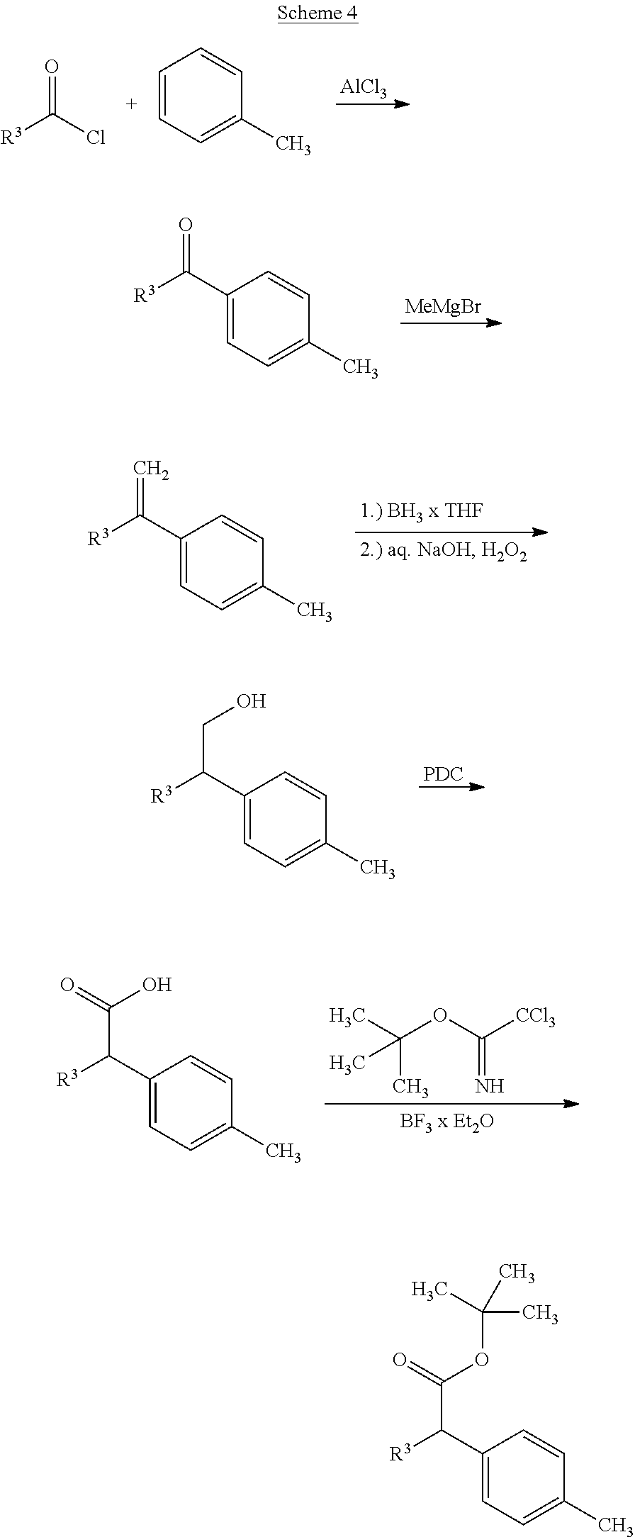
O=C(Cl)[R3].C1=CC=C(C)C=C1.[AlCl3].C1(C([R3])=O)=CC=C(C)C=C1.[MeMgBr].C1(C([R3])=C)=CC=C(C)C=C1.C1(C([R3])CO)=CC=C(C)C=C1.[PDC].C1(C([R3])C(O)=O)=CC=C(C)C=C1.C(C)(OC([CCl3])=N)(C)C.C1(C([R3])C(OC(C)(C)C)=O)=CC=C(C)C=C1
